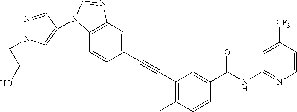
C1(C#CC2=C(C)C=CC(C(NC3=NC=CC([CF3])=C3)=O)=C2)=CC2=C(C=C1)N(C1=CN(CCO)N=C1)C=N2
